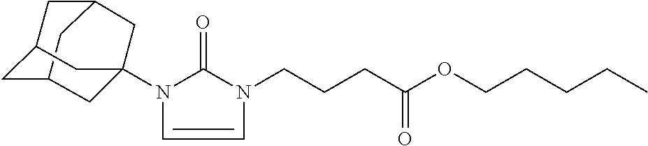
C12CC3CC(C1)CC(N1C(=O)N(CCCC(OCCCCC)=O)C=C1)(C3)C2
